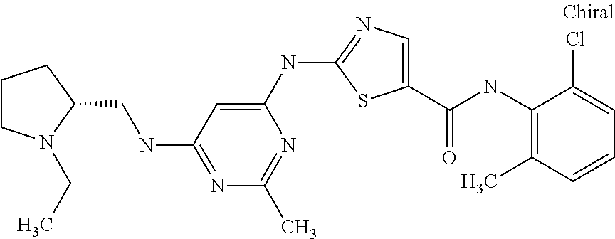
C1(NC(C2=CN=C(NC3=CC(NCC4CCCN4CC)=NC(C)=N3)S2)=O)=C(C)C=CC=C1Cl
